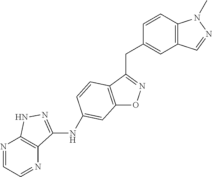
C12=C(C(CC3=CC4=C(C=C3)N(C)N=C4)=NO1)C=CC(NC1=NNC3=C1N=CC=N3)=C2
